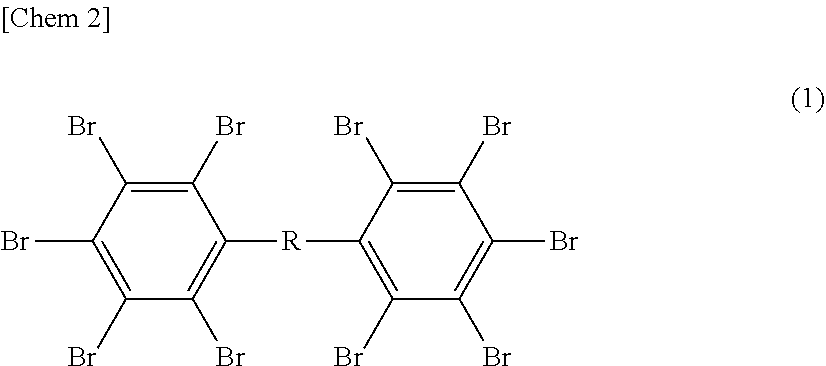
C1(Br)=C(Br)C(Br)=C(Br)C(Br)=C1[R]C1=C(Br)C(Br)=C(Br)C(Br)=C1Br
